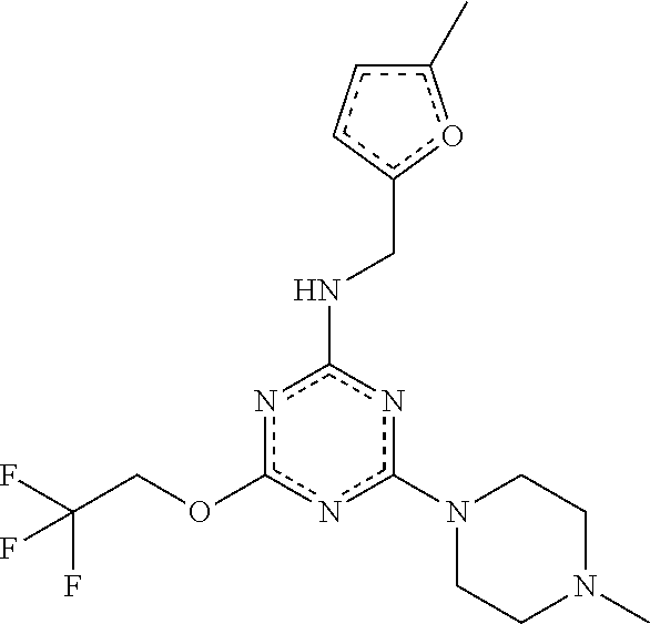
c1(N2CCN(C)CC2)nc(NCc2oc(C)cc2)nc(OCC(F)(F)F)n1
